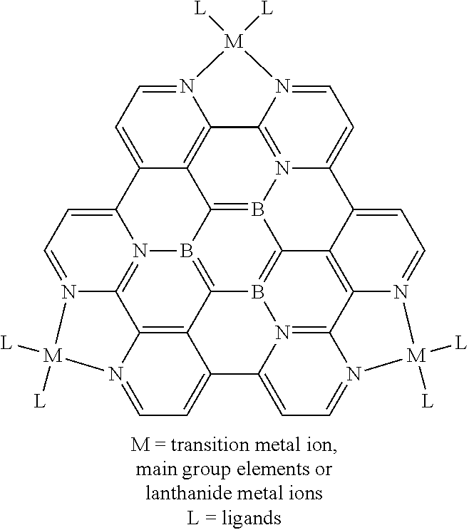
C12=B3N4=C5C6=C1C1=CC=N6[M]([L])([L])N5=CC=C4C4=CC=N5C6=C4C3=B3C4=B2N2=C7C8=C4C(=CC=N8[M]([L])([L])N7=CC=C12)C1=CC=N(C6=N31)[M]5([L])[L]
